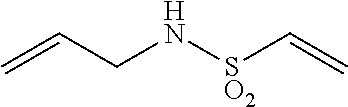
C=CCN[SO2]C=C
